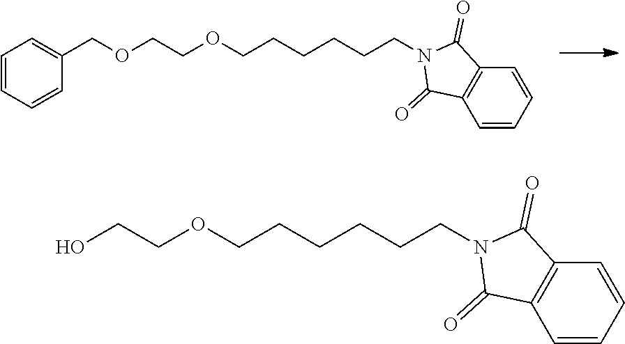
C1=CC2=C(C=C1)C(=O)N(CCCCCCOCCOCC1=CC=CC=C1)C2=O.C1=CC2=C(C=C1)C(=O)N(CCCCCCOCCO)C2=O
